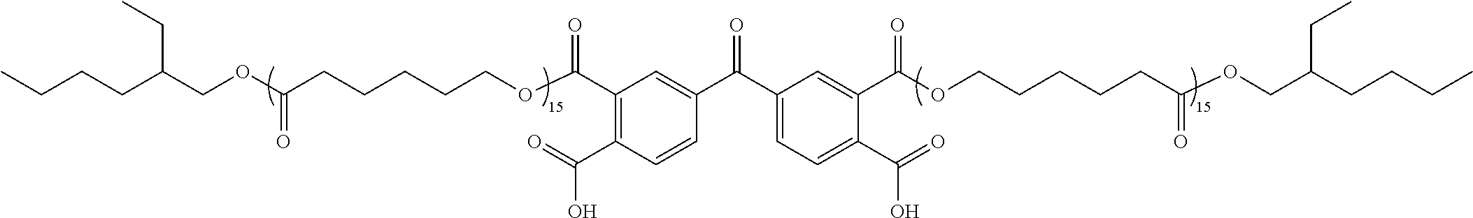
CCCCC(COC(CCCCCOC(C1=C(C(=O)O)C=CC(C(C2=CC=C(C(=O)O)C(C(OCCCCCC(OCC(CCCC)CC)=O)=O)=C2)=O)=C1)=O)=O)CC
